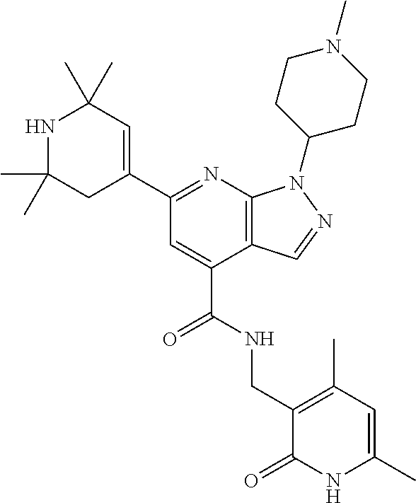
C(C1=CC(C2=CC(C)(C)NC(C)(C)C2)=NC2=C1C=NN2C1CCN(C)CC1)(NCC1=C(C)C=C(C)NC1=O)=O
